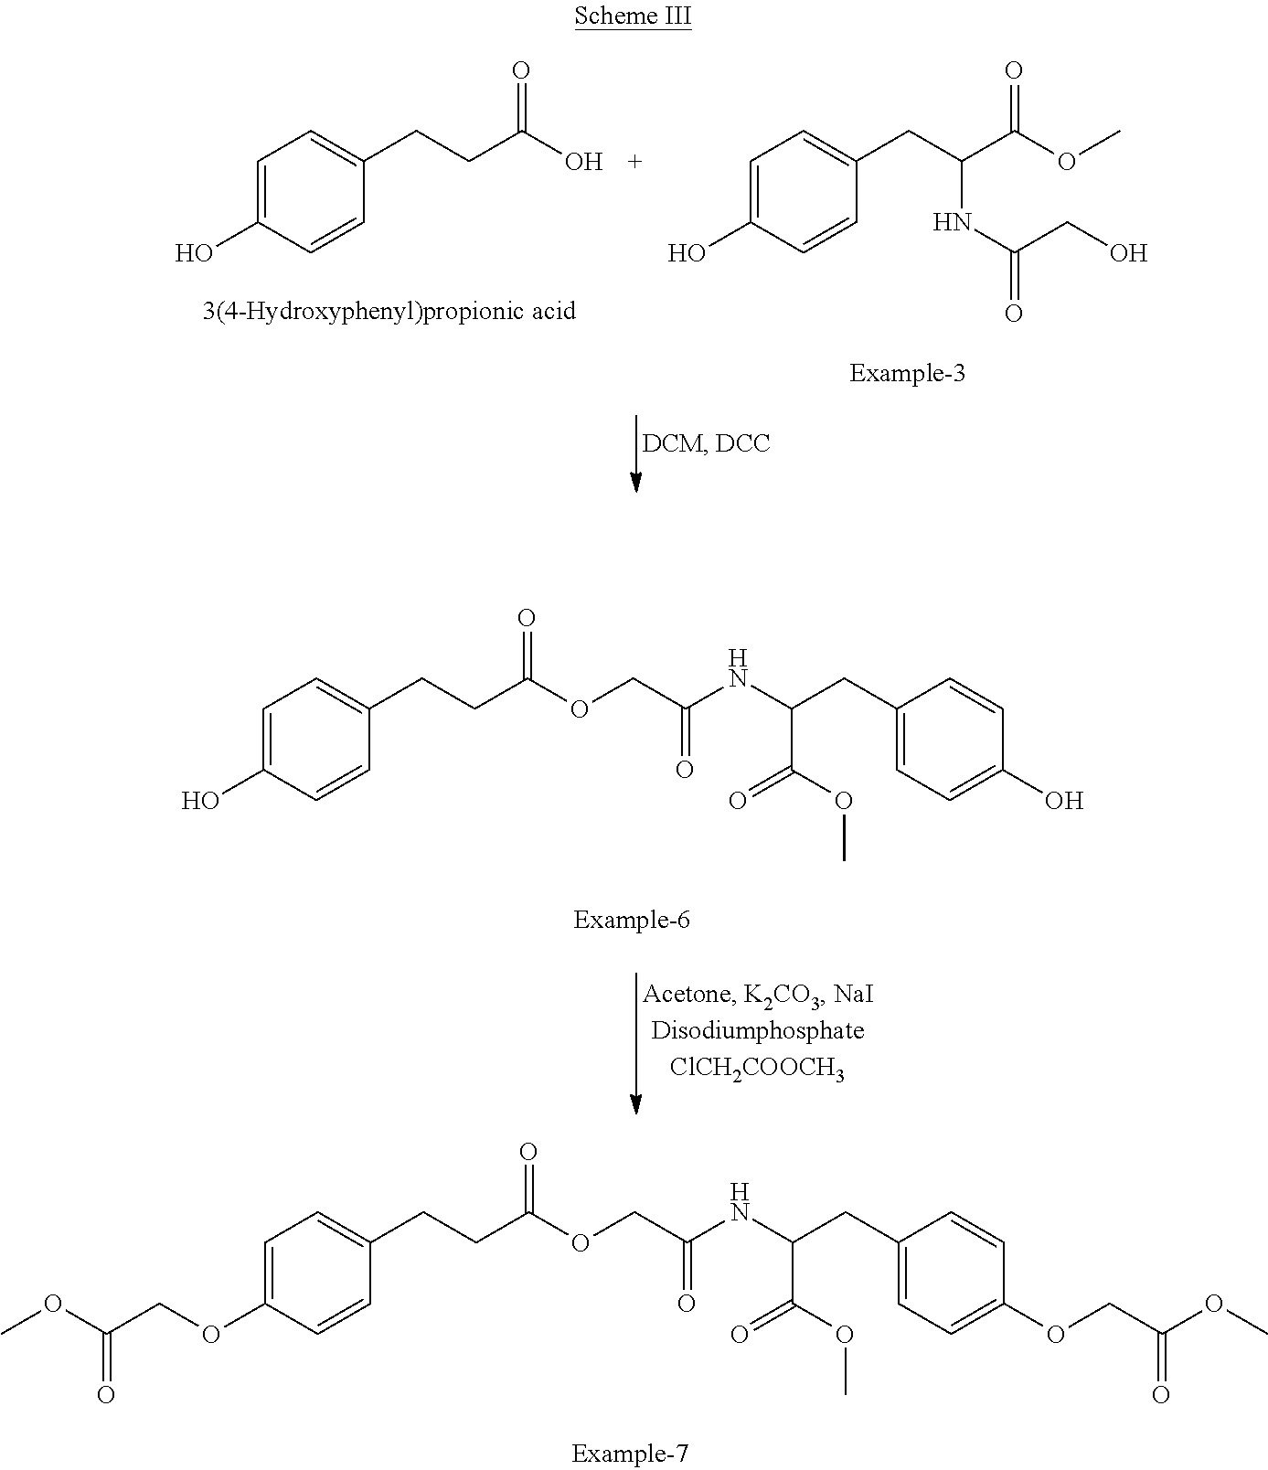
C1=C(OCC(OC)=O)C=CC(CCC(OCC(NC(CC2=CC=C(OCC(OC)=O)C=C2)C(OC)=O)=O)=O)=C1.C1=C(O)C=CC(CCC(OCC(NC(CC2=CC=C(O)C=C2)C(OC)=O)=O)=O)=C1.C1=C(O)C=CC(CCC(O)=O)=C1.C1=C(O)C=CC(CC(C(OC)=O)NC(=O)CO)=C1
